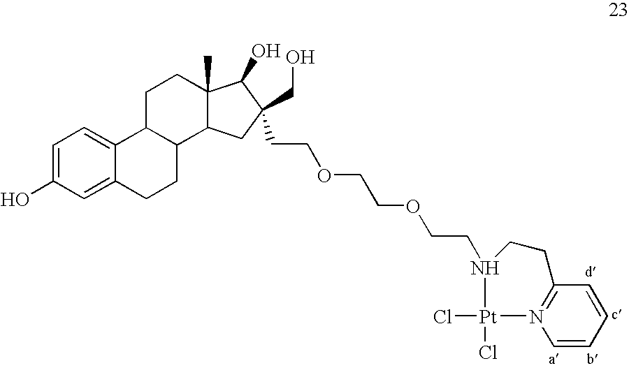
C1=C(O)C=C2C(=C1)C1C(CC2)C2C(C)(CC1)C(O)C(CO)(CCOCCOCCN1CCC3=N(C=CC=C3)[Pt]1(Cl)Cl)C2
